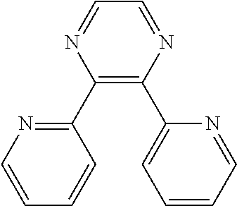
C1(C2=NC=CC=C2)=C(C2=CC=CC=N2)N=CC=N1
